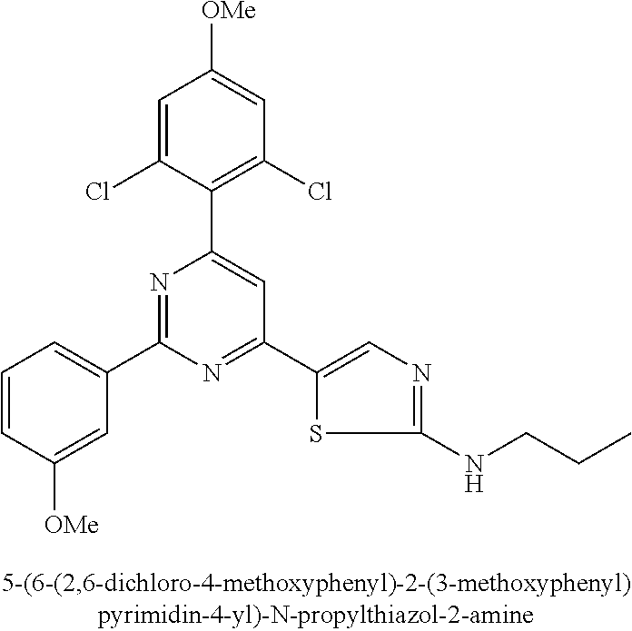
C1=C(Cl)C(C2=CC(C3=CN=C(NCCC)S3)=NC(C3=CC=CC([OMe])=C3)=N2)=C(Cl)C=C1[OMe]
